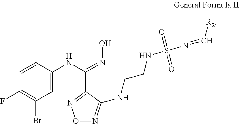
C1=CC(NC(C2=NON=C2NCCNS(=O)(=O)N=C[R2])=NO)=CC(Br)=C1F
